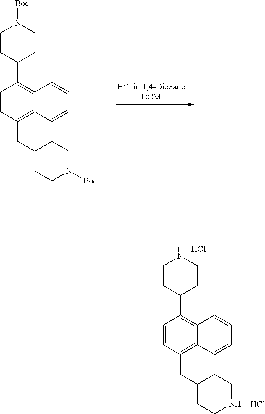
C1=CC(C2CCN([Boc])CC2)=C2C(=C1CC1CCN([Boc])CC1)C=CC=C2.C1=CC(C2CCNCC2)=C2C(=C1CC1CCNCC1)C=CC=C2.Cl.Cl
